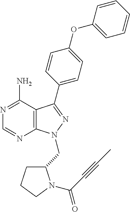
C1=CC=CC(OC2=CC=C(C3=NN(CC4CCCN4C(C#CC)=O)C4=C3C(N)=NC=N4)C=C2)=C1
